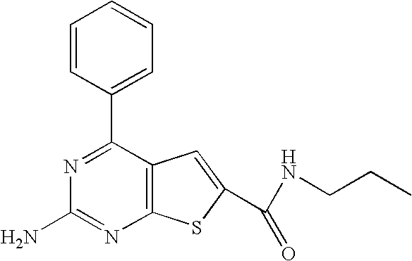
N1=C(C2=CC=CC=C2)C2=C(N=C1N)SC(C(NCCC)=O)=C2
